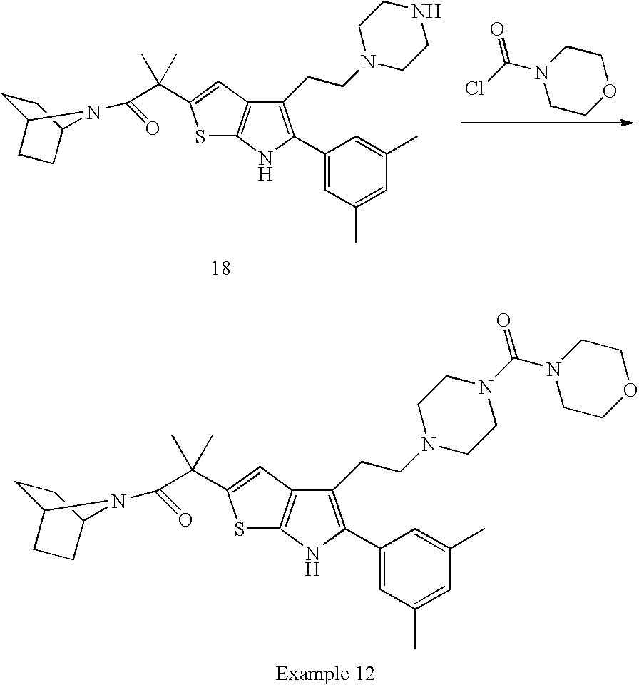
S1C2=C(C=C1C(C(=O)N1C3CCC1CC3)(C)C)C(CCN1CCNCC1)=C(C1=CC(C)=CC(C)=C1)N2.ClC(=O)N1CCOCC1.S1C2=C(C=C1C(C(=O)N1C3CCC1CC3)(C)C)C(CCN1CCN(C(=O)N3CCOCC3)CC1)=C(C1=CC(C)=CC(C)=C1)N2
